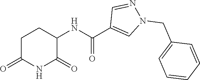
C1C(=O)NC(=O)C(NC(C2=CN(CC3=CC=CC=C3)N=C2)=O)C1
